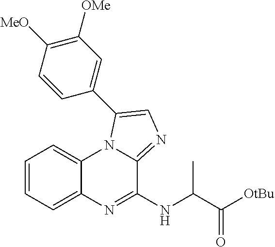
C1=CC=C2C(=C1)N1C(=NC=C1C1=CC([OMe])=C([MeO])C=C1)C(NC(C([OtBu])=O)C)=N2
